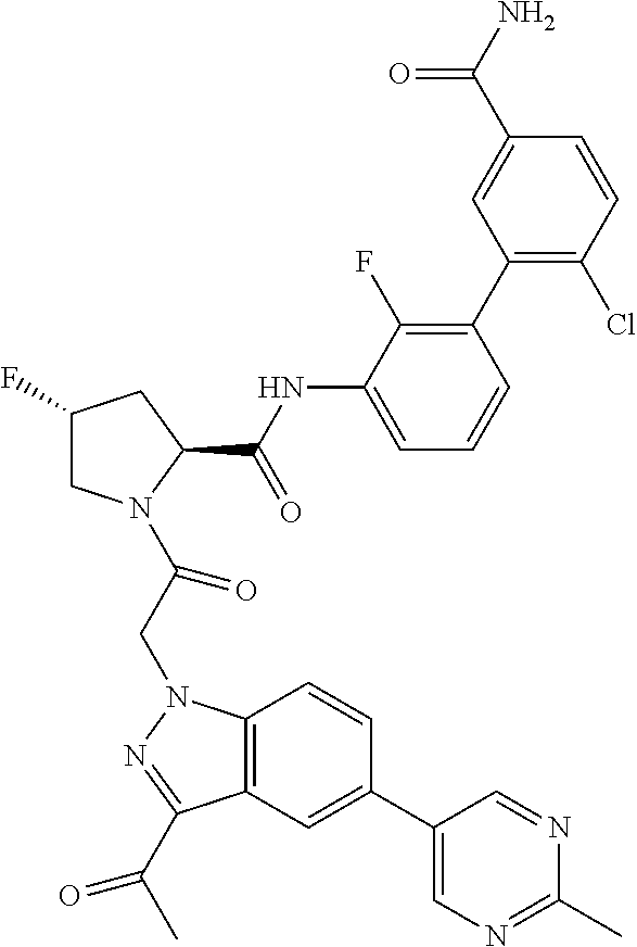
C1(F)CN(C(CN2C3=C(C(C(C)=O)=N2)C=C(C2=CN=C(C)N=C2)C=C3)=O)C(C(NC2=CC=CC(C3=C(Cl)C=CC(C(N)=O)=C3)=C2F)=O)C1
